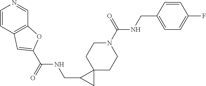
N1(C(NCC2=CC=C(F)C=C2)=O)CCC2(CC1)C(CNC(C1=CC3=C(C=NC=C3)O1)=O)C2
